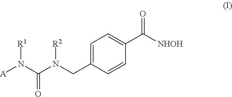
C1=C(CN(C(N([A])[R1])=O)[R2])C=CC(C([NHOH])=O)=C1
